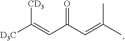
[D3C]C(=CC(C=C(C)C)=O)[CD3]
